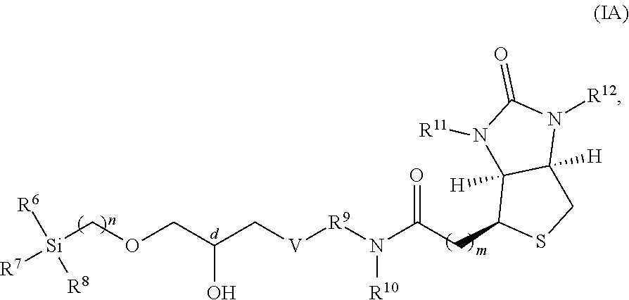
[Si](COCC(C[V][R9]N(C(CC1SCC2([H])C1([H])N([R11])C(=O)N2[R12])=O)[R10])O)([R8])([R6])[R7]
